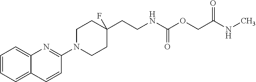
C12=CC=CC=C1C=CC(N1CCC(CCNC(OCC(=O)NC)=O)(F)CC1)=N2
